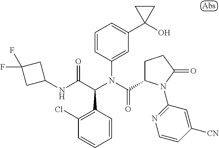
C1=CC(N(C(=O)C2CCC(=O)N2C2=NC=CC([CN])=C2)C(C(NC2CC(F)(F)C2)=O)C2=C(Cl)C=CC=C2)=CC(C2(O)CC2)=C1
